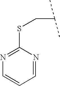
N1=C(SCC(C)C)N=CC=C1
